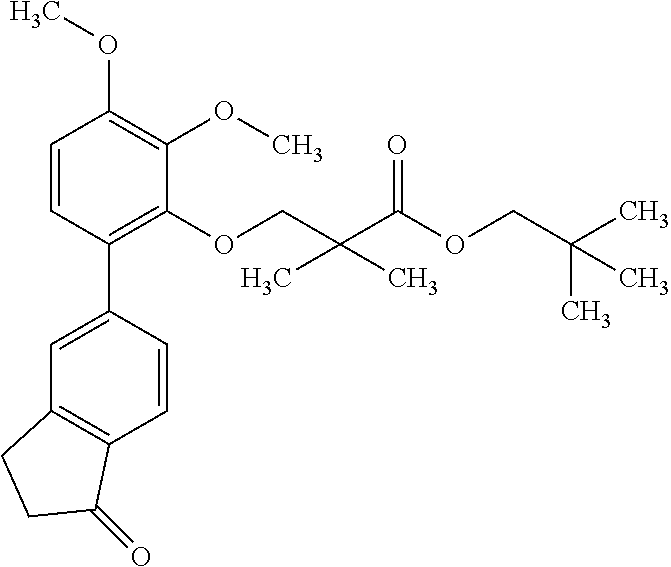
C1=CC(C2=CC3=C(C=C2)C(=O)CC3)=C(OCC(C(OCC(C)(C)C)=O)(C)C)C(OC)=C1OC
